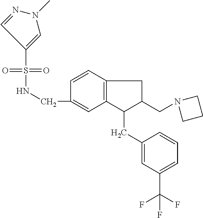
S(=O)(=O)(C1=CN(C)N=C1)NCC1=CC2=C(C=C1)CC(CN1CCC1)C2CC1=CC(C(F)(F)F)=CC=C1
